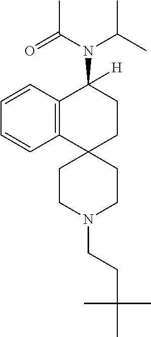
C12=C(C=CC=C1)C(N(C(C)C)C(C)=O)([H])CCC21CCN(CCC(C)(C)C)CC1
